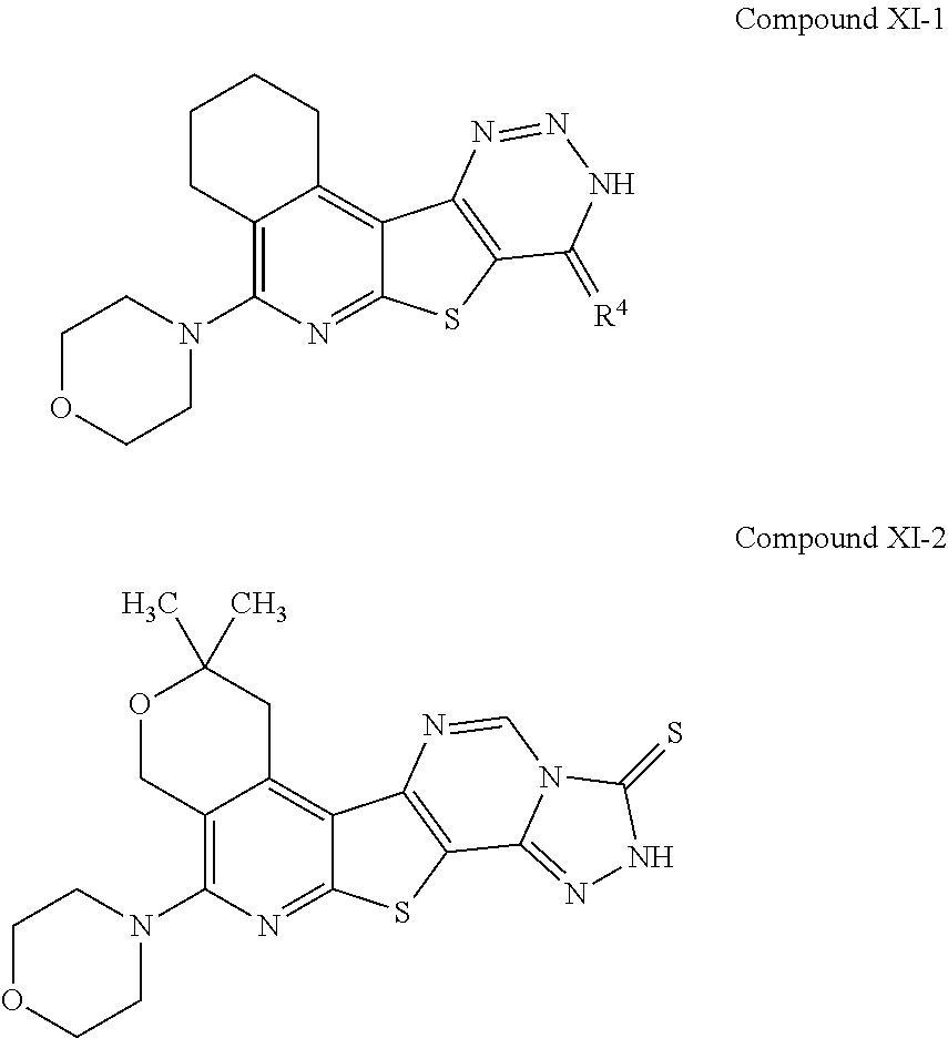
C12=C(N3CCOCC3)N=C3C(=C1CC(C)(C)OC2)C1=C(S3)C2=NNC(=S)N2C=N1.C12=C(N3CCOCC3)N=C3C(=C1CCCC2)C1=C(S3)C(=[R4])NN=N1
